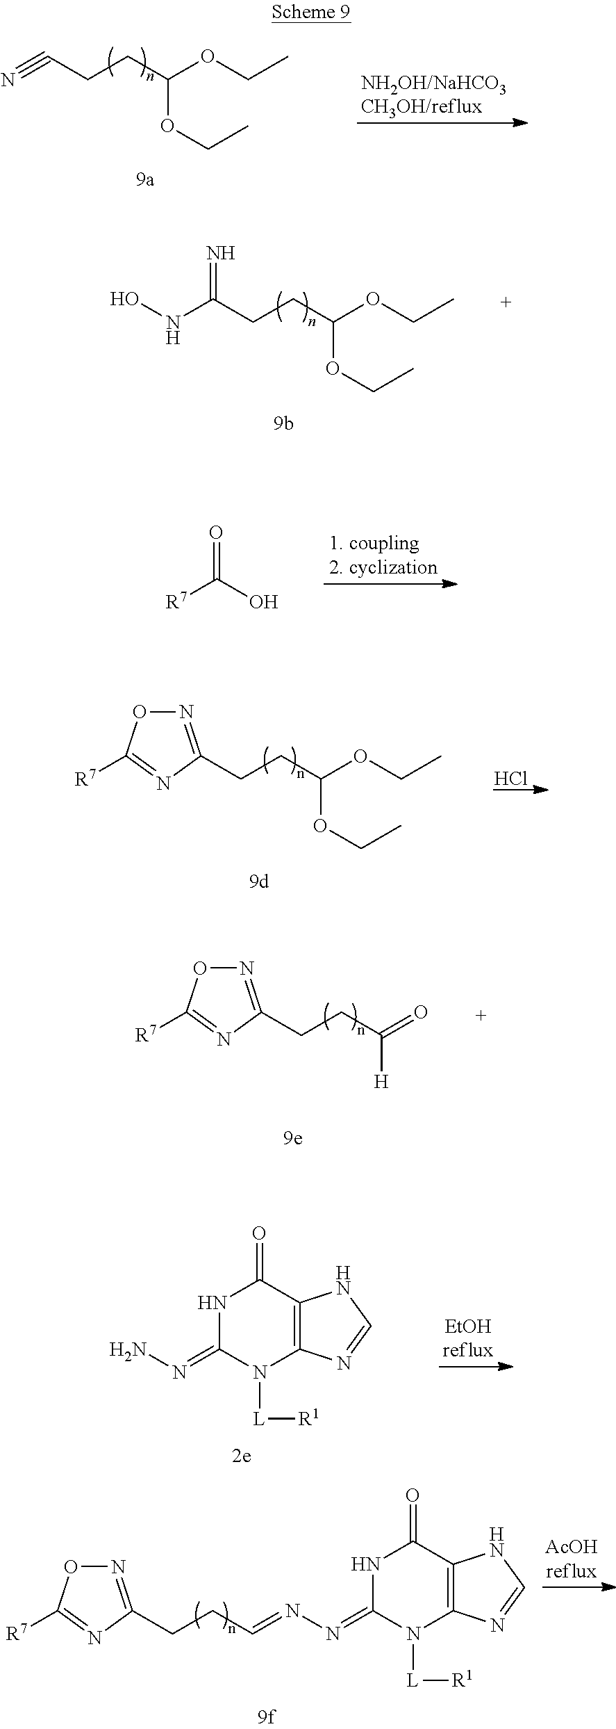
N#CCCC(OCC)OCC.ONC(CCC(OCC)OCC)=N.[R7]C(O)=O.N1=C(CCC(OCC)OCC)N=C([R7])O1.Cl.N1=C(CCC(=O)[H])N=C([R7])O1.N1C(=NN)N([L][R1])C2=C(C1=O)NC=N2.N1=C(CCC=NN=C2N([L][R1])C3=C(C(=O)N2)NC=N3)N=C([R7])O1
